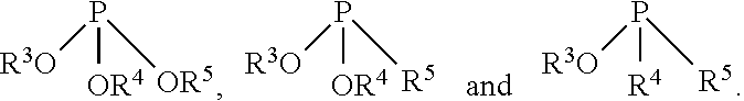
P([OR4])([R3O])[OR5].P([OR4])([R3O])[R5].P([R4])([R3O])[R5]
